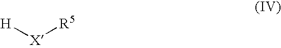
[H][X][R5]
